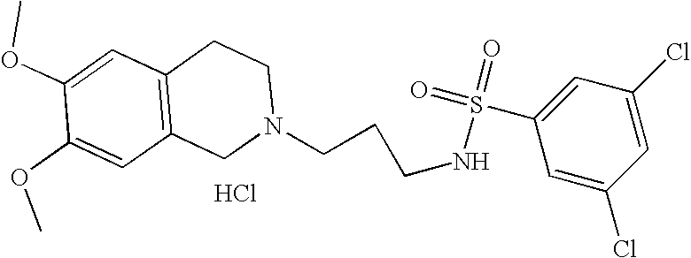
C1(OC)=CC2=C(C=C1OC)CN(CCCNS(C1=CC(Cl)=CC(Cl)=C1)(=O)=O)CC2.Cl
